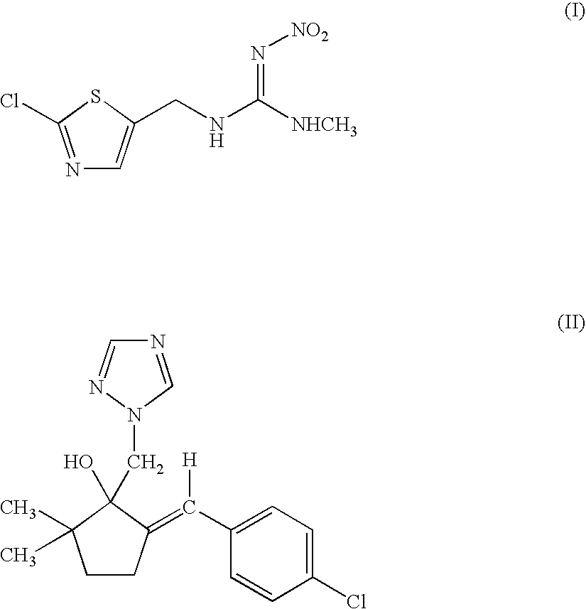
N1=C(Cl)SC(CNC([NHCH3])=N[NO2])=C1.C1CC(=C(C2=CC=C(Cl)C=C2)[H])C(O)(CN2C=NC=N2)C1(C)C
